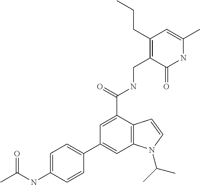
N1C(C)=CC(CCC)=C(CNC(C2=CC(C3=CC=C(NC(C)=O)C=C3)=CC3=C2C=CN3C(C)C)=O)C1=O
